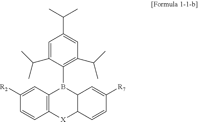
C1=C(C(C)C)C(B2C3=C([X]C4C2C=C([R7])C=C4)C=CC([R2])=C3)=C(C(C)C)C=C1C(C)C
